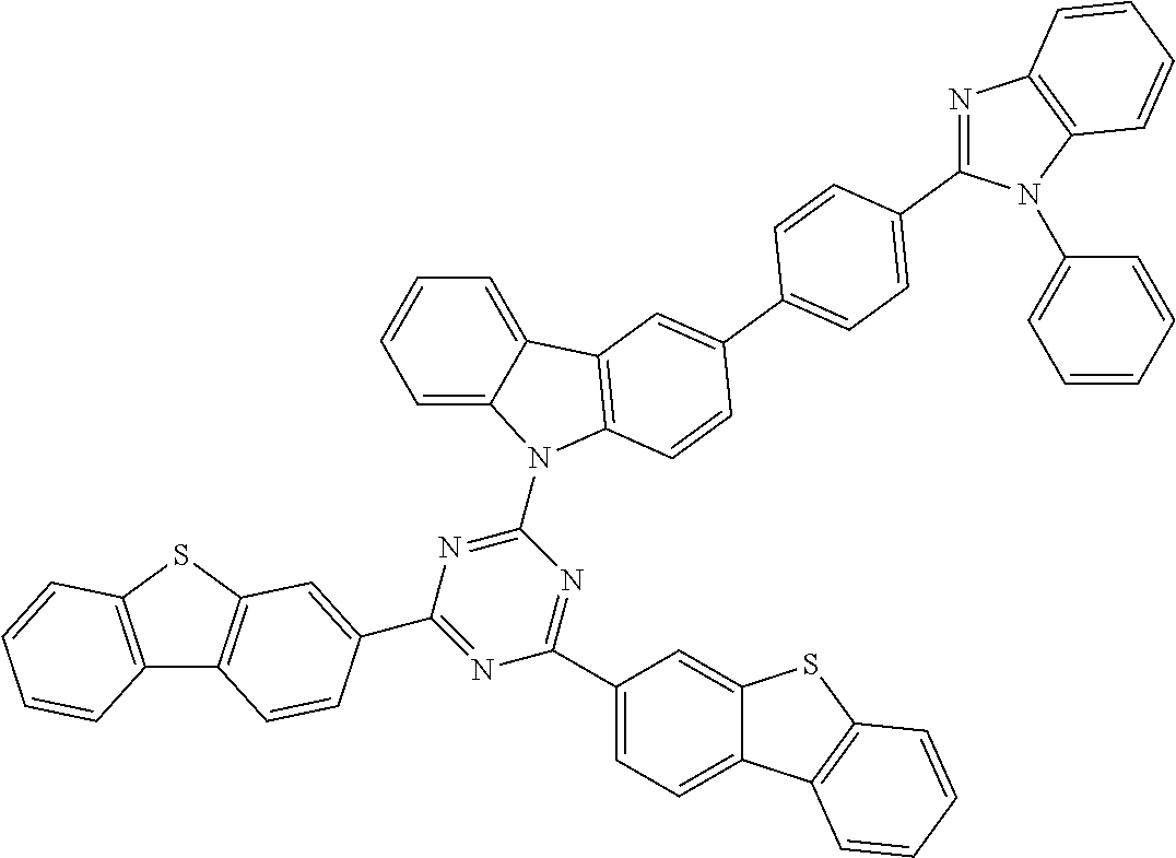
C1=C2C(=CC=C1)C1=C(N2C2=NC(C3=CC4=C(C5=C(S4)C=CC=C5)C=C3)=NC(C3=CC=C4C(=C3)SC3=C4C=CC=C3)=N2)C=CC(C2=CC=C(C3=NC4=C(N3C3=CC=CC=C3)C=CC=C4)C=C2)=C1
